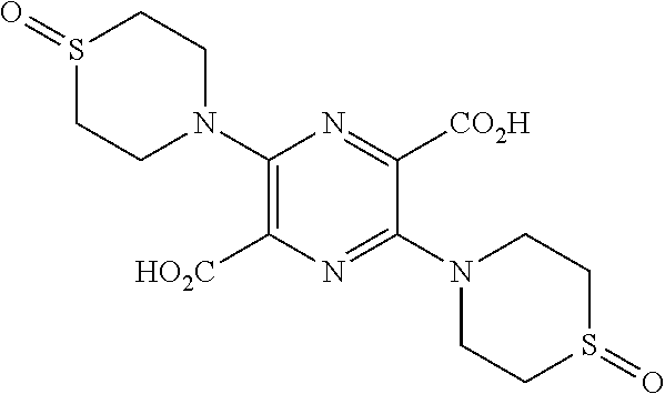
S1(=O)CCN(C2=C([HO2C])N=C(N3CCS(=O)CC3)C([CO2H])=N2)CC1
